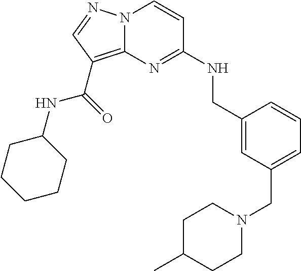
N12C(=C(C(=O)NC3CCCCC3)C=N1)N=C(NCC1=CC(CN3CCC(C)CC3)=CC=C1)C=C2
